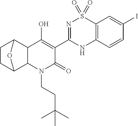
C12C3CCC(C1N(CCC(C)(C)C)C(=O)C(C1=NS(=O)(=O)C4=C(N1)C=CC(I)=C4)=C2O)O3
